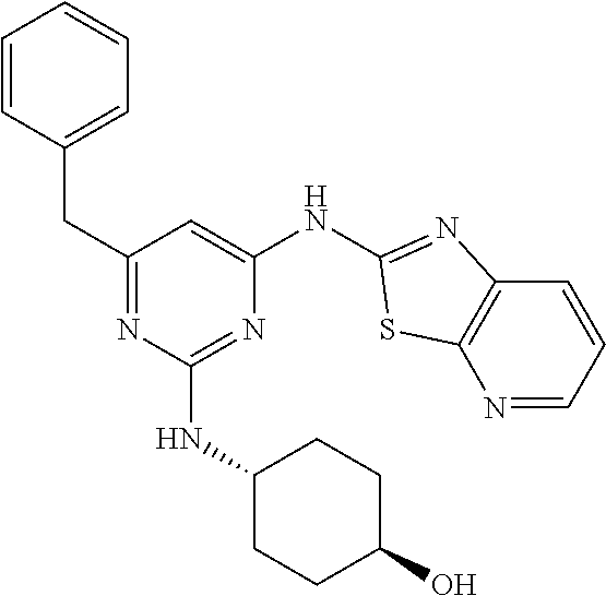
C1=CC(CC2=NC(NC3CCC(O)CC3)=NC(NC3=NC4=C(N=CC=C4)S3)=C2)=CC=C1
